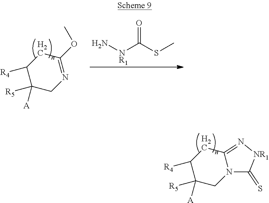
C1([R4])C([R5])([A])CN2C(=N[NR1]C2=S)C1.C1([R4])C([R5])([A])CN=C(OC)C1.N[NR1]C(SC)=O
